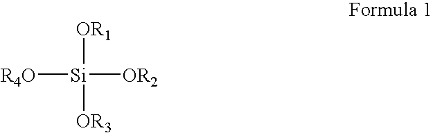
[R4O][Si]([OR2])([OR1])[OR3]
